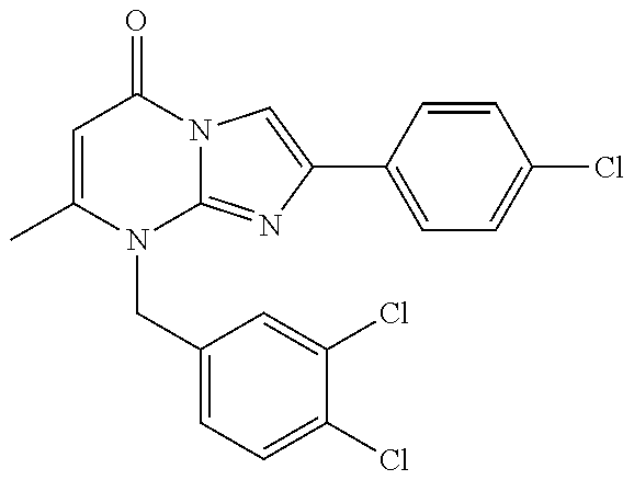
C1=C(C)N(CC2=CC=C(Cl)C(Cl)=C2)C2=NC(C3=CC=C(Cl)C=C3)=CN2C1=O
